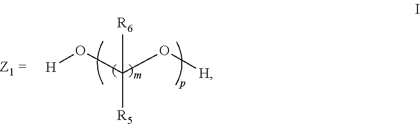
[H]OC([R6])([R5])O[H]
